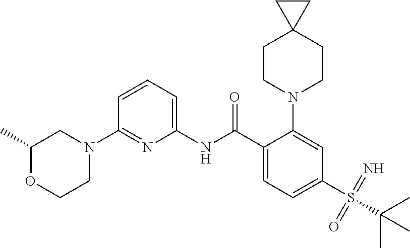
N1(C2=NC(NC(C3=CC=C(S(=N)(=O)C(C)(C)C)C=C3N3CCC4(CC3)CC4)=O)=CC=C2)CC(C)OCC1
